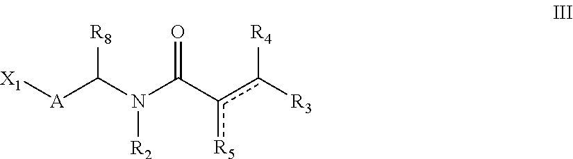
[A](C(N(C(c(c([R3])[R4])[R5])=O)[R2])[R8])[X1]
